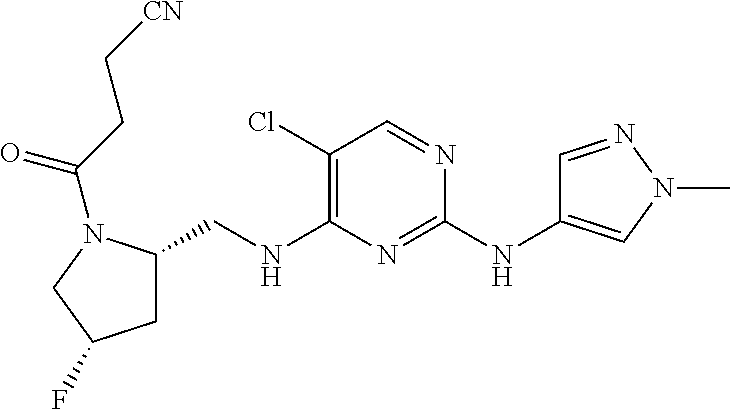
C1(Cl)=C(NCC2CC(F)CN2C(CC[CN])=O)N=C(NC2=CN(C)N=C2)N=C1
